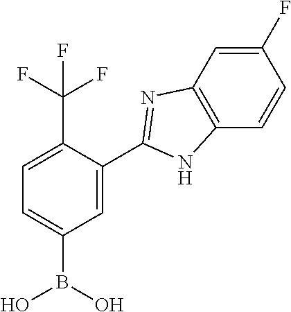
C1=C(C(F)(F)F)C(C2=NC3=C(C=CC(F)=C3)N2)=CC(B(O)O)=C1
